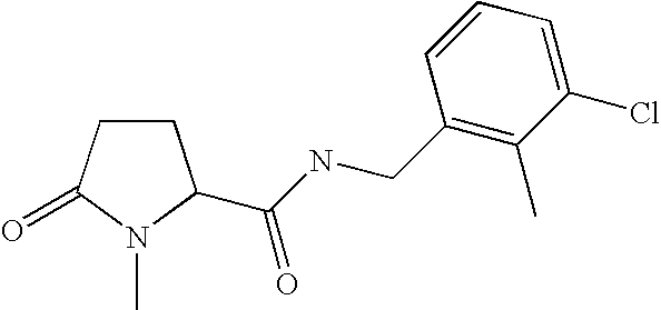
C1CC(=O)N(C)C1C(NCC1=C(C)C(Cl)=CC=C1)=O
